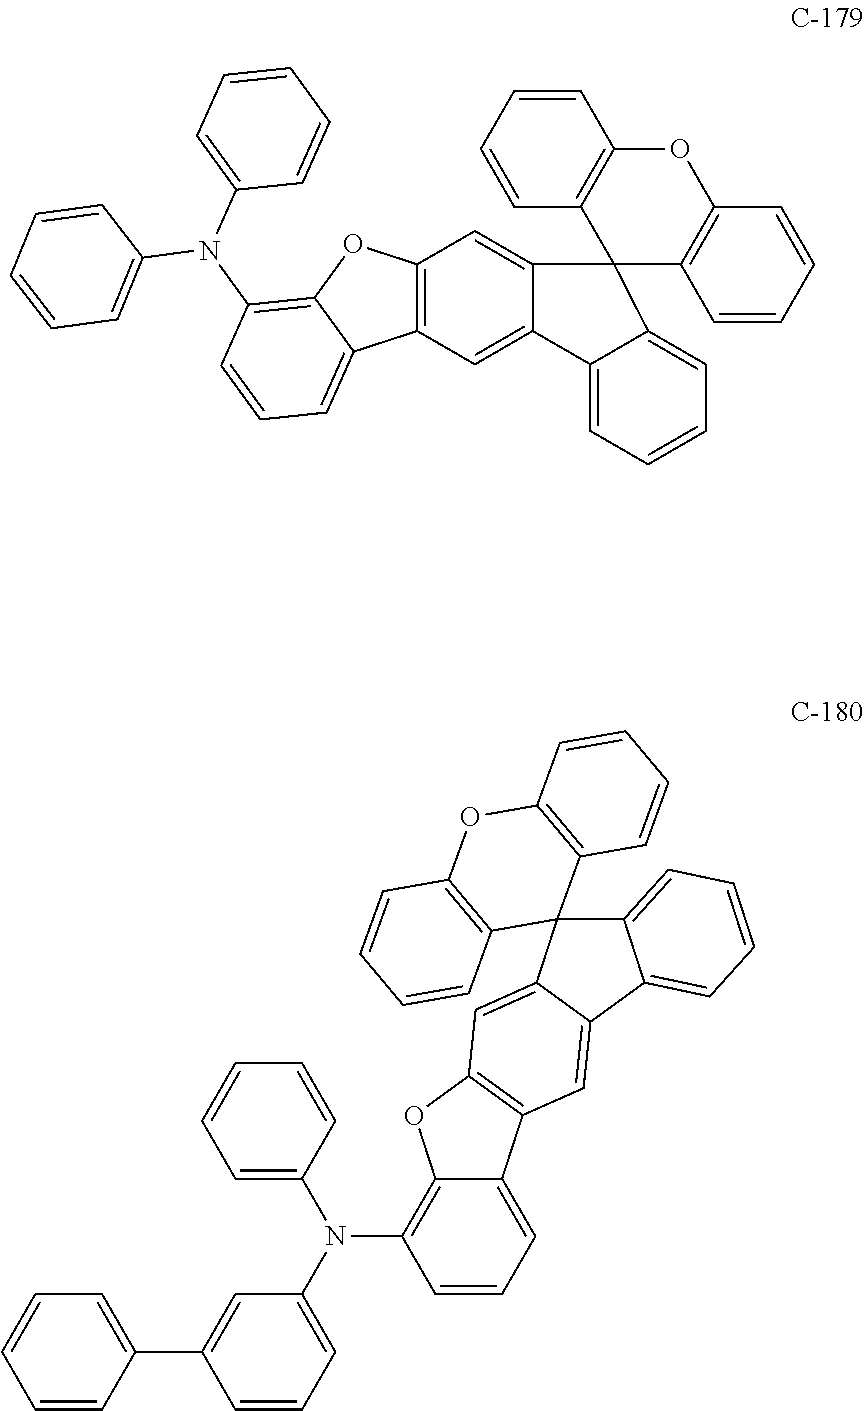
C12=C(C=C3C(=C1)C1(C4=CC=CC=C34)C3=C(C=CC=C3)OC3=C1C=CC=C3)C1=CC=CC(N(C3=CC=CC=C3)C3=CC=CC=C3)=C1O2.C1=CC(C2=CC(N(C3=C4C(=CC=C3)C3=C(O4)C=C4C(=C3)C3=CC=CC=C3C43C4=C(C=CC=C4)OC4=C3C=CC=C4)C3=CC=CC=C3)=CC=C2)=CC=C1
